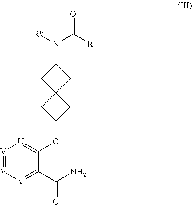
C1(C(N)=O)=[V][V]=[V][U]=C1OC1CC2(CC(N([R6])C([R1])=O)C2)C1
